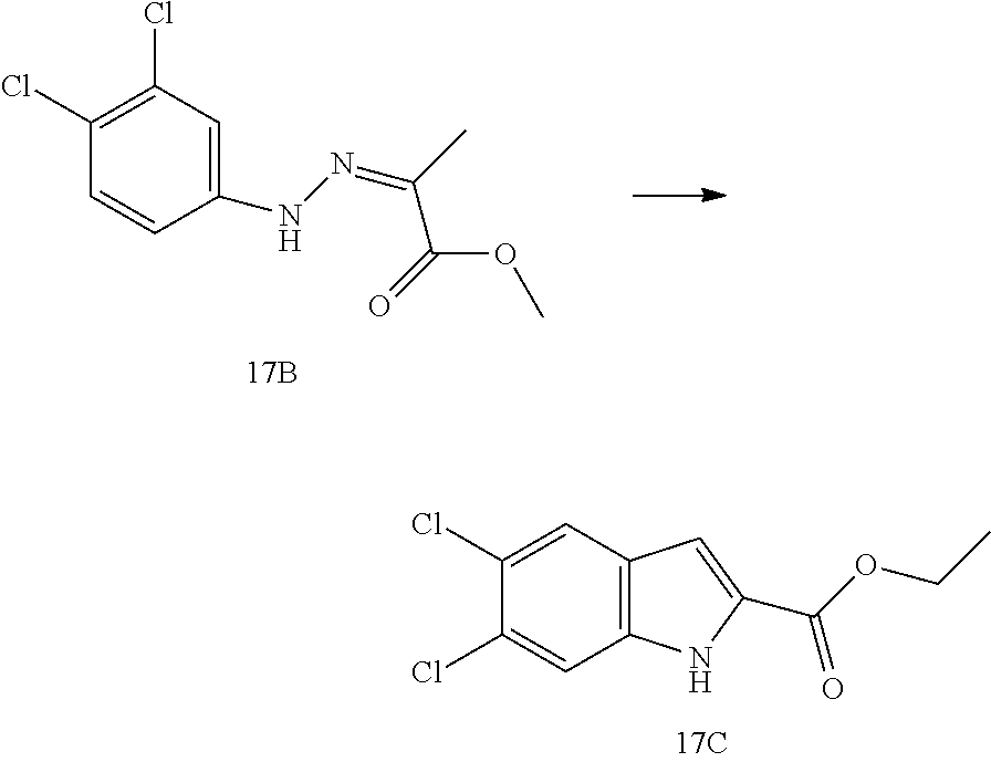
C1(Cl)=C(Cl)C=C(NN=C(C)C(=O)OC)C=C1.C1(Cl)=CC2=C(C=C1Cl)NC(C(OCC)=O)=C2
